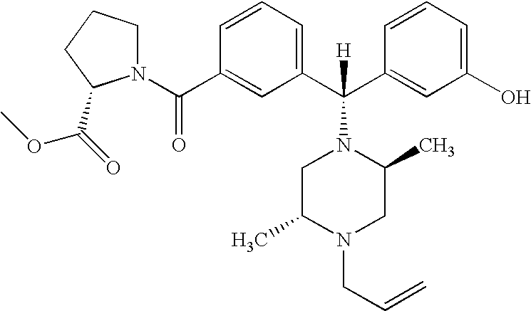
N1(C(C2=CC(C(C3=CC(O)=CC=C3)([H])N3CC(C)N(CC=C)CC3C)=CC=C2)=O)CCCC1C(=O)OC
